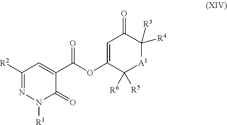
C1([R2])=NN([R1])C(=O)C(C(=O)OC2=CC(=O)C([R4])([R3])[A1]C2([R6])[R5])=C1
